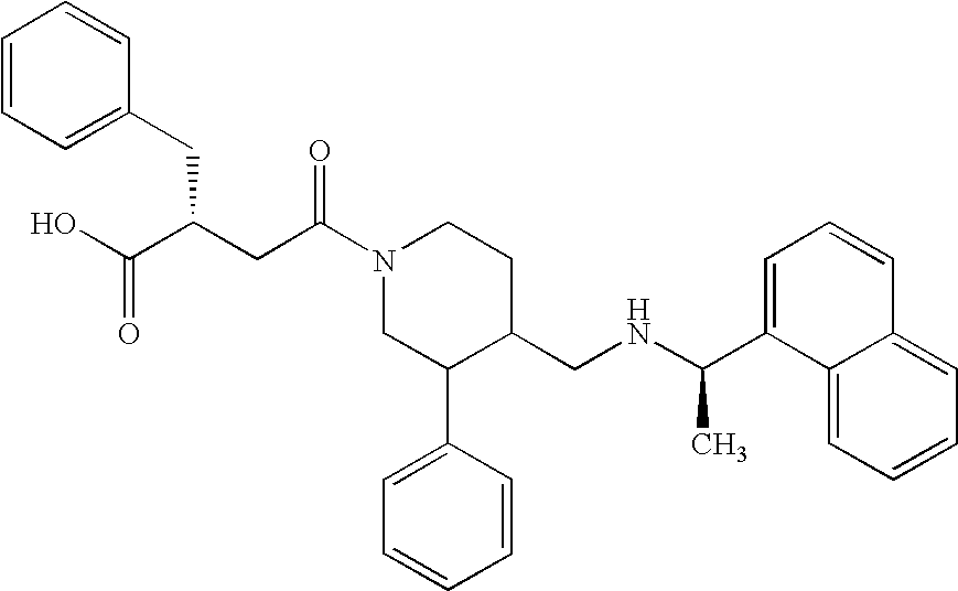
C(C(N1CC(C2=CC=CC=C2)C(CNC(C2=CC=CC3=CC=CC=C23)C)CC1)=O)C(C(O)=O)CC1=CC=CC=C1
